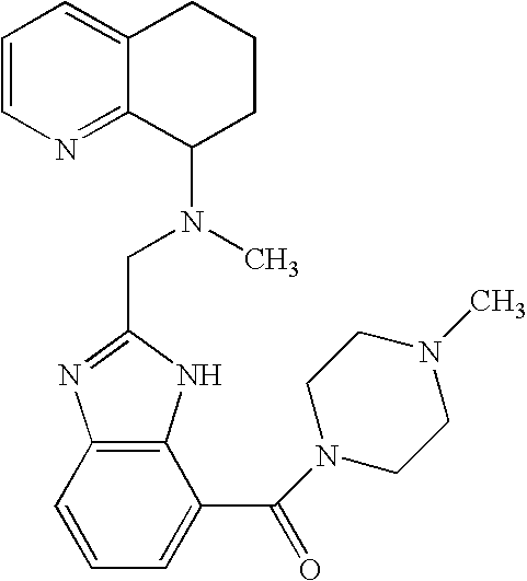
C1=CN=C2C(=C1)CCCC2N(C)CC1=NC2=C(N1)C(C(=O)N1CCN(C)CC1)=CC=C2
